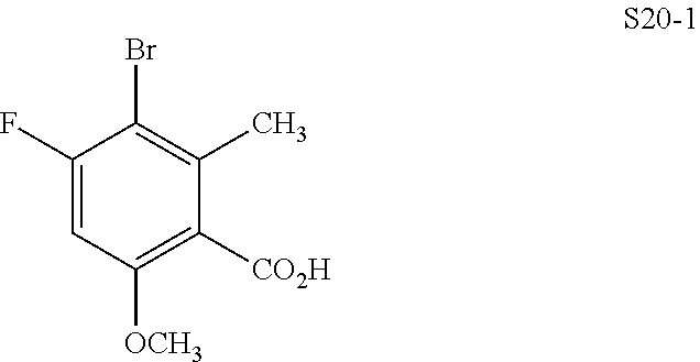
C1(F)=CC([OCH3])=C([CO2H])C(C)=C1Br
